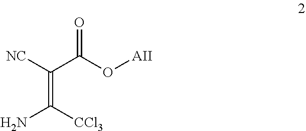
O=C(C(=C(N)[CCl3])[NC])O[AII]
